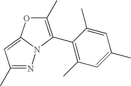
N1=C(C)C=C2N1C(C1=C(C)C=C(C)C=C1C)=C(C)O2
